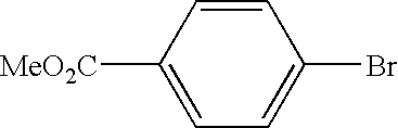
BrC1=CC=C([CO2Me])C=C1
